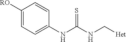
C1([RO])=CC=C(NC(NC[Het])=S)C=C1
